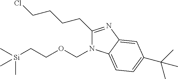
C1(CCCCCl)=NC2=CC(C(C)(C)C)=CC=C2N1COCC[Si](C)(C)C
